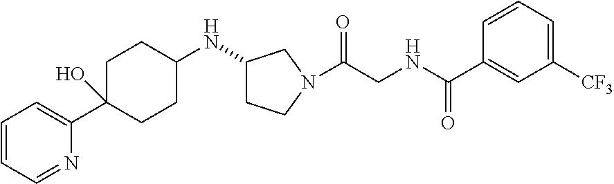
C1=CC=NC(C2(O)CCC(NC3CCN(C(CNC(=O)C4=CC([CF3])=CC=C4)=O)C3)CC2)=C1
